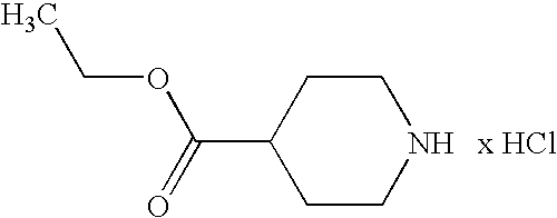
C1(C(=O)OCC)CCNCC1.[x HCl]
